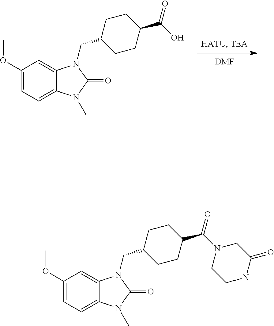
C1(OC)=CC=C2C(=C1)N(CC1CCC(C(O)=O)CC1)C(=O)N2C.[DMF].C1(OC)=CC=C2C(=C1)N(CC1CCC(C(N3CCNC(=O)C3)=O)CC1)C(=O)N2C
